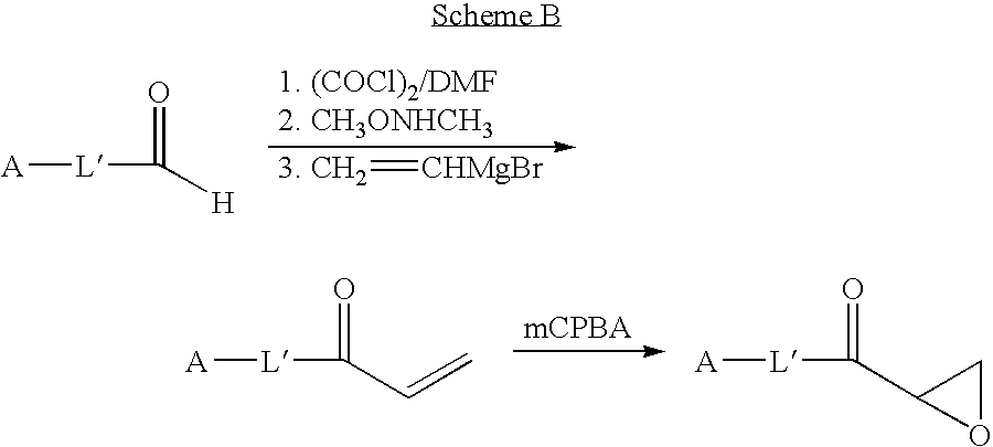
[3. CH2]=[CHMgBr].[1. (COCl)2/DMF2. CH3ONHCH3].[A][L]C([H])=O.[A][L]C(C=C)=O.[A][L]C(=O)C1OC1
